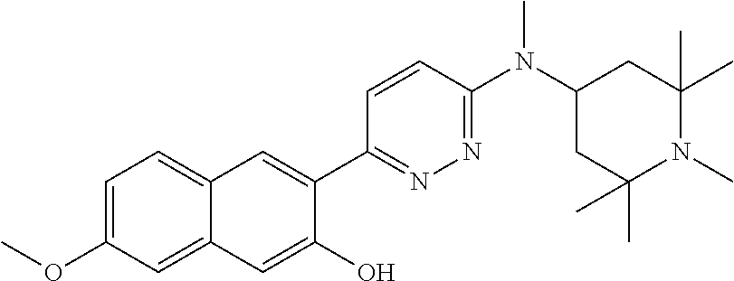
C12=CC=C(OC)C=C1C=C(O)C(C1=NN=C(N(C3CC(C)(C)N(C)C(C)(C)C3)C)C=C1)=C2
